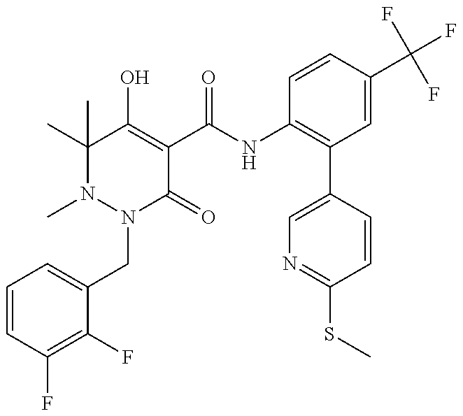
N1(C)N(CC2=CC=CC(F)=C2F)C(=O)C(C(NC2=C(C3=CN=C(SC)C=C3)C=C(C(F)(F)F)C=C2)=O)=C(O)C1(C)C
